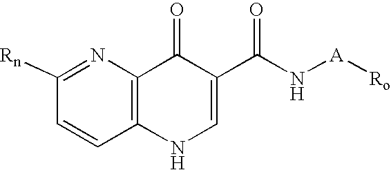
C1([Rn])=NC2=C(C=C1)NC=C(C(N[A][Ro])=O)C2=O
